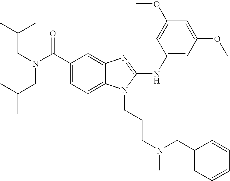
C1(C(N(CC(C)C)CC(C)C)=O)=CC=C2C(=C1)N=C(NC1=CC(OC)=CC(OC)=C1)N2CCCN(C)CC1=CC=CC=C1
